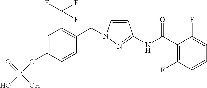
C1=C(OP(O)(=O)O)C=CC(CN2C=CC(NC(C3=C(F)C=CC=C3F)=O)=N2)=C1C(F)(F)F
